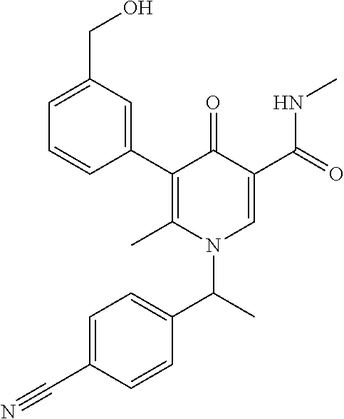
C1(C2=C(C)N(C(C3=CC=C(C#N)C=C3)C)C=C(C(=O)NC)C2=O)=CC(CO)=CC=C1
